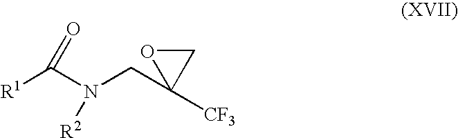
[R1]C(N(CC1([CF3])CO1)[R2])=O
